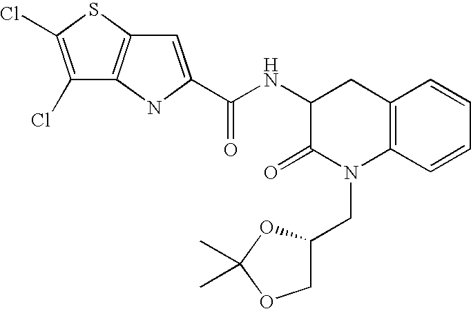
C1(Cl)=C(Cl)SC2=C1NC(C(NC1C(=O)N(CC3COC(C)(C)O3)C3=C(C1)C=CC=C3)=O)=C2
